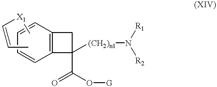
C12=C(C=CC=C1)CC2(C(=O)O[G])[(CH2)n1]N([R1])[R2].C[X1]C=CC
